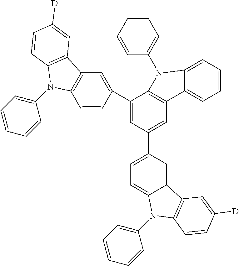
C1(C2=CC3=C(C=C2)N(C2=CC=CC=C2)C2=C3C=C([D])C=C2)=CC(C2=CC=C3C(=C2)C2=C(N3C3=CC=CC=C3)C=CC([D])=C2)=CC2=C1N(C1=CC=CC=C1)C1=CC=CC=C21
